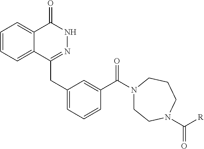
C1=CC=C2C(=C1)C(=O)NN=C2CC1=CC=CC(C(N2CCN(C([R])=O)CCC2)=O)=C1
